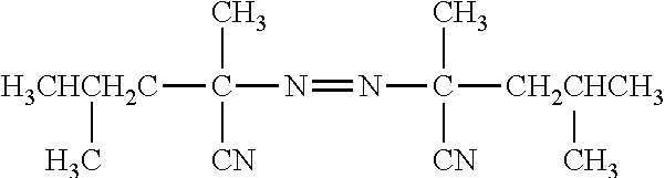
[H3CHCH2C](C(N=NC([CH2CHCH3]C)(C)[CN])(C)[CN])C
